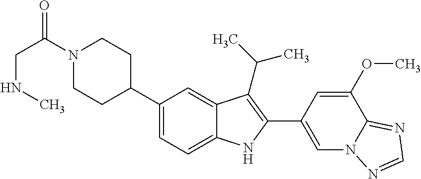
C1=C(C2=C(C(C)C)C3=CC(C4CCN(C(CNC)=O)CC4)=CC=C3N2)C=C(OC)C2=NC=NN12
